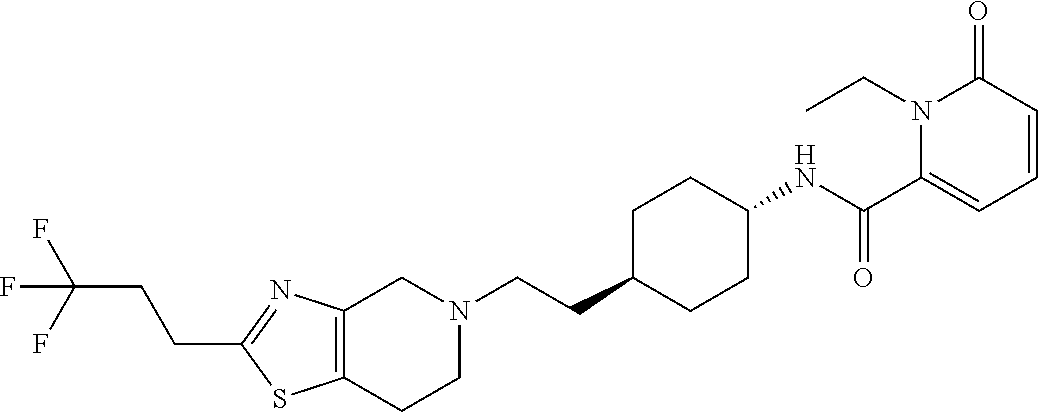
C12=C(CCN(CCC3CCC(NC(C4=CC=CC(=O)N4CC)=O)CC3)C1)SC(CCC(F)(F)F)=N2
